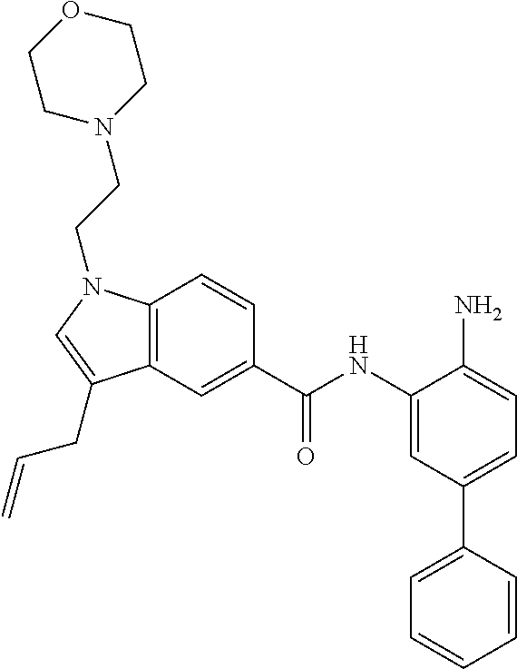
C12=C(C=CC(C(NC3=CC(C4=CC=CC=C4)=CC=C3N)=O)=C1)N(CCN1CCOCC1)C=C2CC=C
